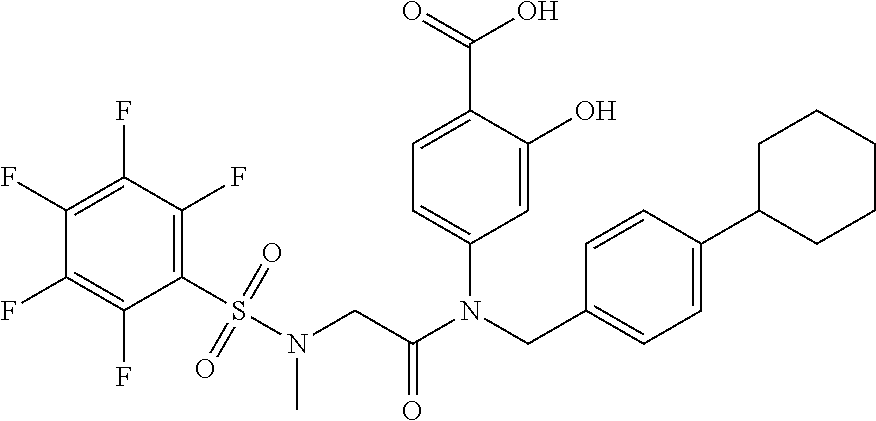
C1=C(O)C(C(=O)O)=CC=C1N(CC1=CC=C(C2CCCCC2)C=C1)C(CN(S(C1=C(F)C(F)=C(F)C(F)=C1F)(=O)=O)C)=O
